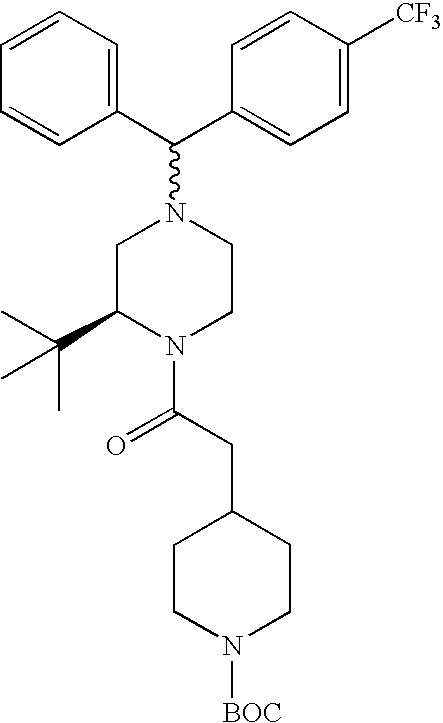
C1=CC=CC(C(C2=CC=C([CF3])C=C2)N2CC(C(C)(C)C)N(C(CC3CCN([BOC])CC3)=O)CC2)=C1
